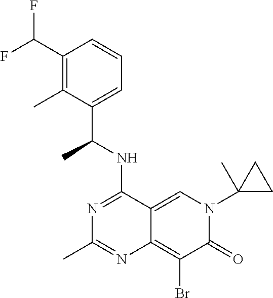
C12=CN(C3(C)CC3)C(=O)C(Br)=C1N=C(C)N=C2NC(C1=CC=CC(C(F)F)=C1C)C
